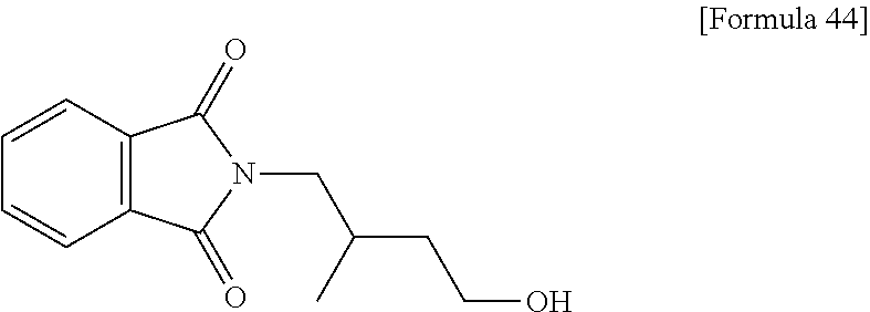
C12=C(C=CC=C1)C(=O)N(CC(CCO)C)C2=O
